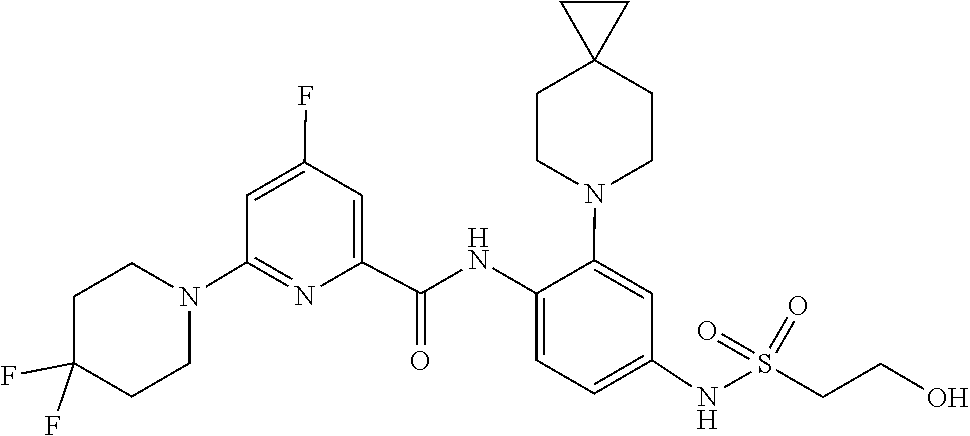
C1C(F)(F)CCN(C2=NC(C(NC3=CC=C(NS(=O)(=O)CCO)C=C3N3CCC4(CC3)CC4)=O)=CC(F)=C2)C1
